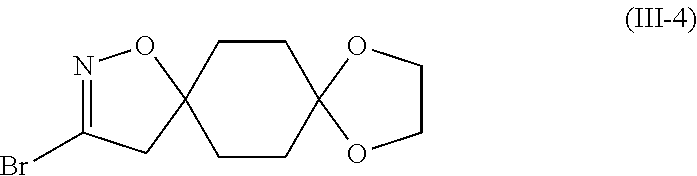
N1=C(Br)CC2(O1)CCC1(CC2)OCCO1
